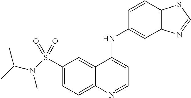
C1(S(=O)(=O)N(C(C)C)C)=CC=C2C(=C1)C(NC1=CC3=C(C=C1)SC=N3)=CC=N2
